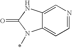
C12=CN=CC=C1N(*)C(=O)N2
